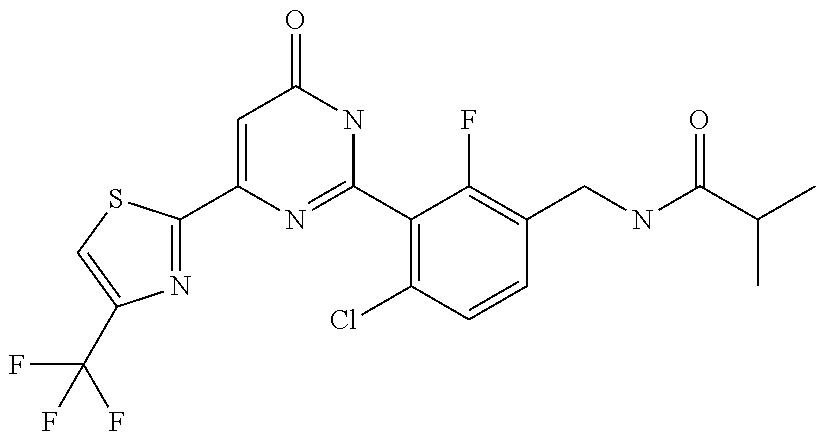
C1(C2=NC(C(F)(F)F)=CS2)=CC(=O)NC(C2=C(Cl)C=CC(CNC(C(C)C)=O)=C2F)=N1
